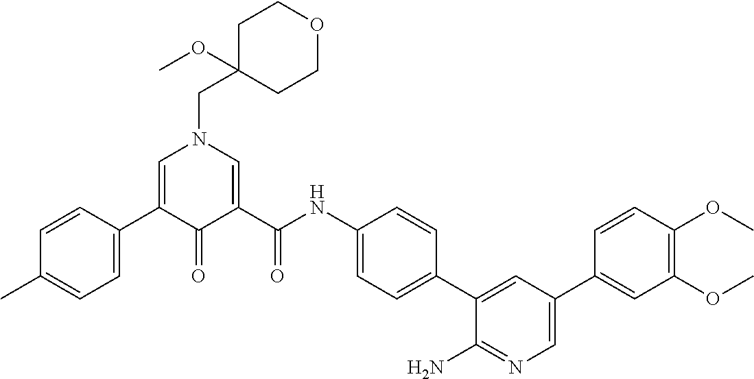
C1=C(C2=CC=C(C)C=C2)C(=O)C(C(NC2=CC=C(C3=CC(C4=CC(OC)=C(OC)C=C4)=CN=C3N)C=C2)=O)=CN1CC1(OC)CCOCC1
